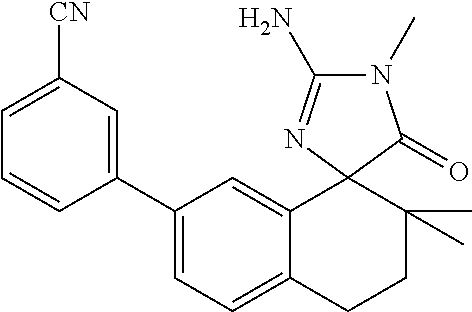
C1(C2=CC([CN])=CC=C2)=CC=C2C(=C1)C1(C(C)(C)CC2)C(=O)N(C)C(N)=N1
